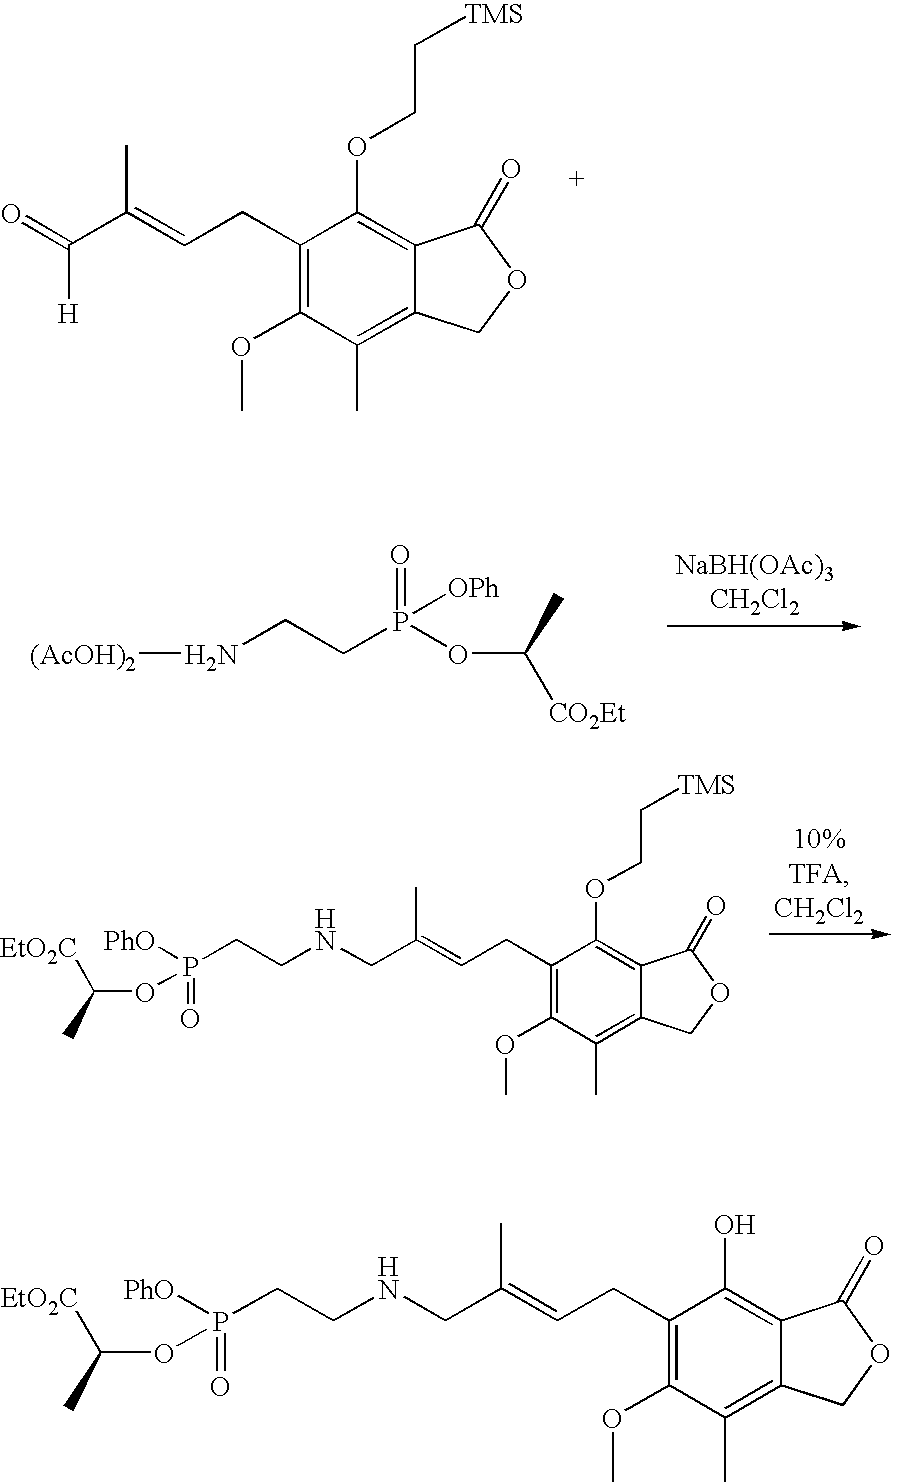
O=C(C(=CCC1=C(OC)C(C)=C2C(=C1OCC[TMS])C(=O)OC2)C)[H].[(AcOH)2]NCCP(OC([CO2Et])C)(=O)[OPh].N(CC(=CCC1=C(OC)C(C)=C2C(=C1OCC[TMS])C(=O)OC2)C)CCP([PhO])(=O)OC([EtO2C])C.N(CC(=CCC1=C(OC)C(C)=C2C(=C1O)C(=O)OC2)C)CCP([PhO])(=O)OC([EtO2C])C
